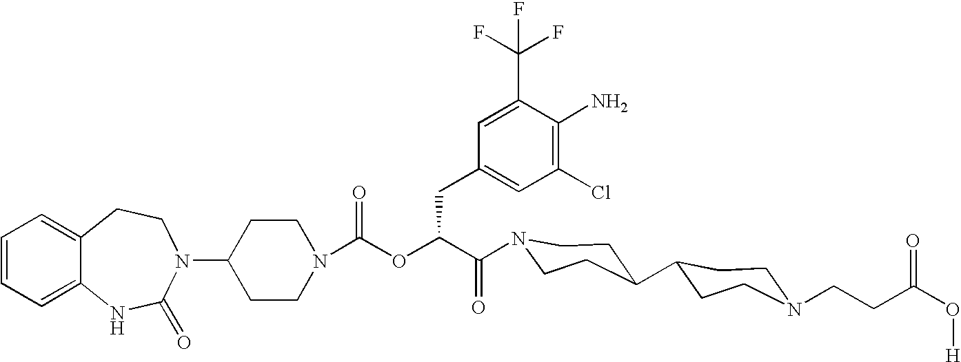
C12=CC=CC=C1NC(=O)N(C1CCN(C(=O)OC(C(=O)N3CCC(C4CCN(CCC(O[H])=O)CC4)CC3)CC3=CC(Cl)=C(N)C(C(F)(F)F)=C3)CC1)CC2
